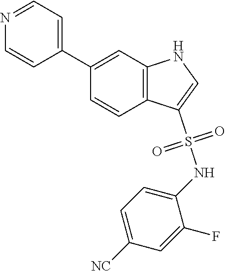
O=S(C1=CNC2=C1C=CC(C1=CC=NC=C1)=C2)(NC1=CC=C([NC])C=C1F)=O
